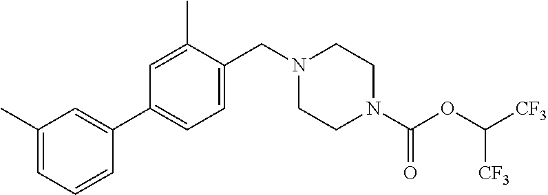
N1(CC2=CC=C(C3=CC(C)=CC=C3)C=C2C)CCN(C(OC([CF3])[CF3])=O)CC1
